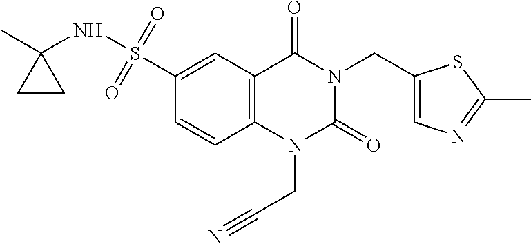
C1(S(NC2(C)CC2)(=O)=O)=CC2=C(C=C1)N(CC#N)C(=O)N(CC1=CN=C(C)S1)C2=O
